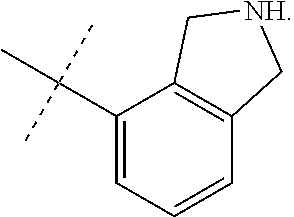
C12=C(C=CC=C1C(C)(C)C)C[NH]C2
